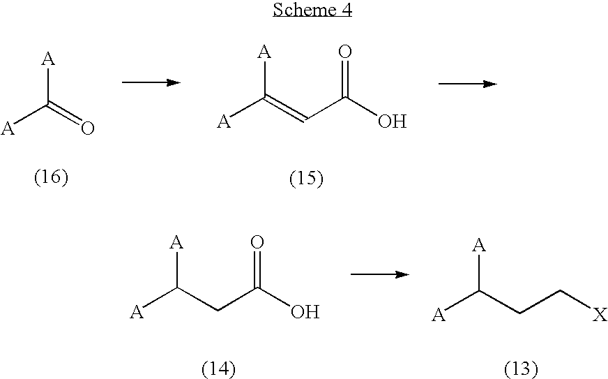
[A]C([A])=O.[A]C([A])=CC(O)=O.[A]C([A])CC(O)=O.[A]C([A])CC[X]
